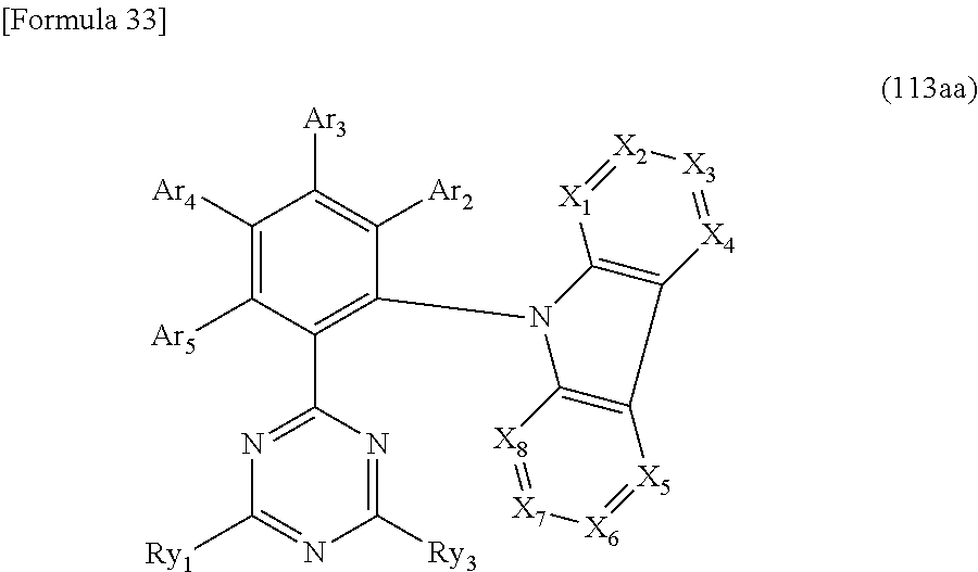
C1([Ar4])=C([Ar5])C(C2=NC([Ry1])=NC([Ry3])=N2)=C(N2C3=C(C4=C2[X8]=[X7][X6]=[X5]4)[X4]=[X3][X2]=[X1]3)C([Ar2])=C1[Ar3]
